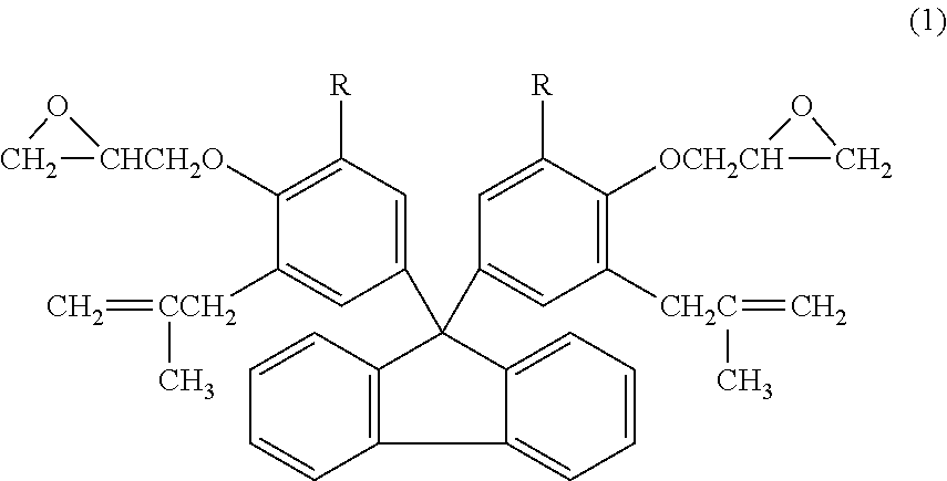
C12=C(C=CC=C1)C1=CC=CC=C1C2(C1=CC([R])=C([CHCH2O]2CO2)C([CCH2](=C)C)=C1)C1=CC([CH2C](=C)C)=C([OCH2CH]2CO2)C([R])=C1
